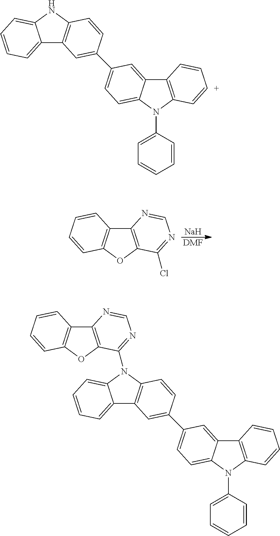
C12=C(OC3=C1C=CC=C3)C(Cl)=NC=N2.[Na].[DMF].C12=CC=CC=C1NC1=C2C=C(C2=CC=C3C(=C2)C2=C(N3C3=CC=CC=C3)C=[C+]C=C2)C=C1.C12=CC=CC=C1N(C1=NC=NC3=C1OC1=C3C=CC=C1)C1=C2C=C(C2=CC=C3C(=C2)C2=C(N3C3=CC=CC=C3)C=CC=C2)C=C1
